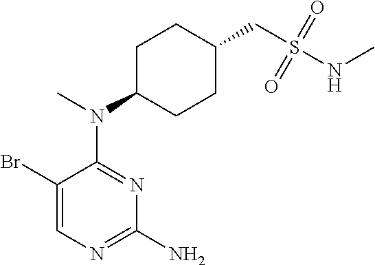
C1(Br)=CN=C(N)N=C1N(C)C1CCC(CS(NC)(=O)=O)CC1
